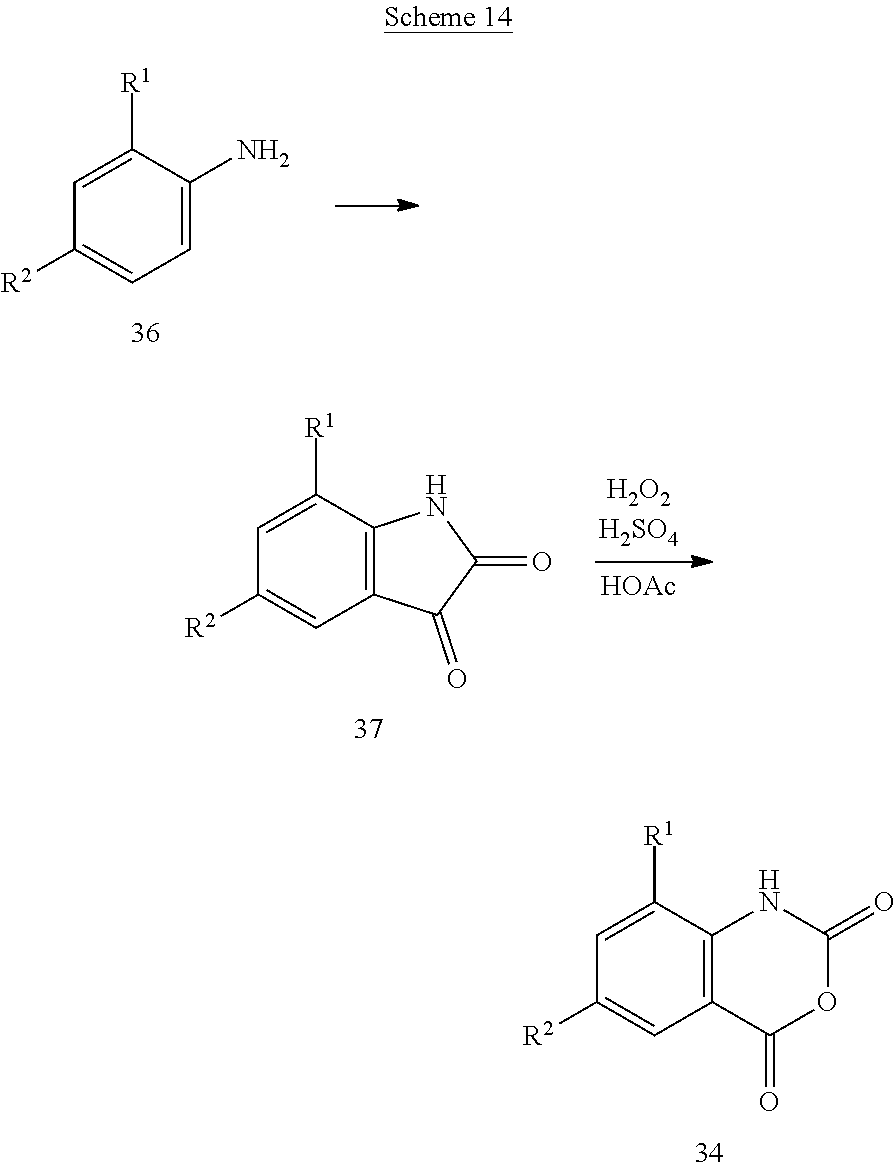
C12=C(C([R1])=CC([R2])=C1)NC(=O)OC2=O.C1=C(N)C([R1])=CC([R2])=C1.[HOAc].C12=C(C([R1])=CC([R2])=C1)NC(=O)C2=O
